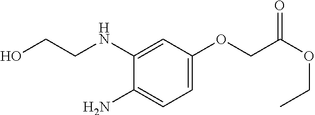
OCCNC1=CC(OCC(OCC)=O)=CC=C1N
